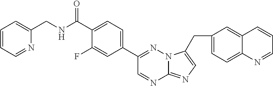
C1(CC2=CN=C3N=CC(C4=CC=C(C(=O)NCC5=CC=CC=N5)C(F)=C4)=NN32)=CC=C2C(=C1)C=CC=N2
